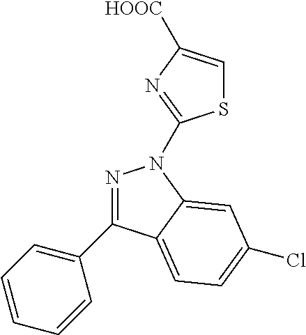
N1=C(C2=CC=CC=C2)C2=CC=C(Cl)C=C2N1C1=NC([HOOC])=CS1
